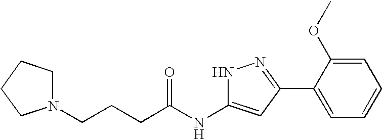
C(NC1=CC(C2=CC=CC=C2OC)=NN1)(=O)CCCN1CCCC1
